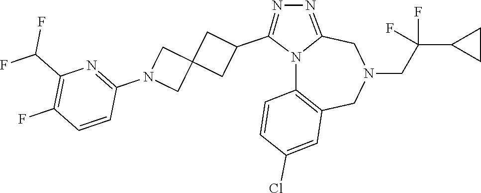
N12C3=C(CN(CC(C4CC4)(F)F)CC1=NN=C2C1CC2(C1)CN(C1=NC(C(F)F)=C(F)C=C1)C2)C=C(Cl)C=C3
